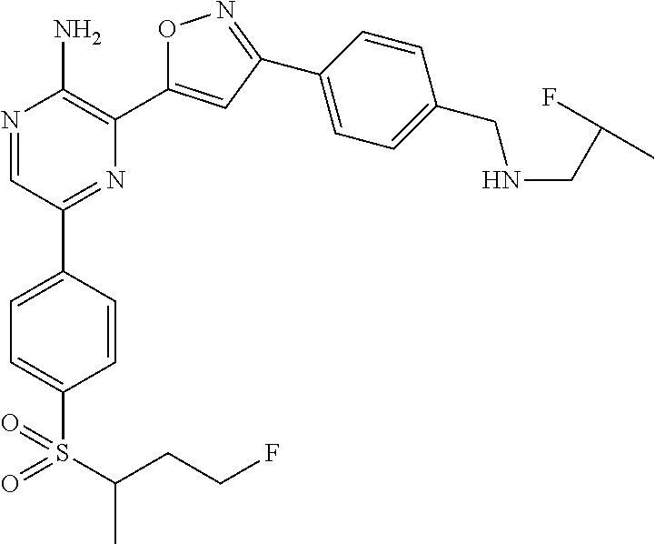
N1=CC(C2=CC=C(S(C(CCF)C)(=O)=O)C=C2)=NC(C2=CC(C3=CC=C(CNCC(F)C)C=C3)=NO2)=C1N
